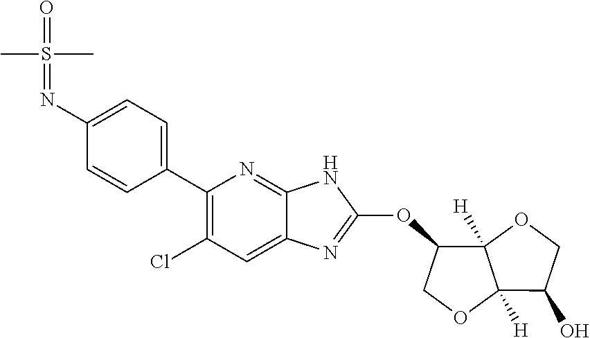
C1(C2=C(Cl)C=C3C(=N2)NC(OC2C4([H])C([H])(OC2)C(O)CO4)=N3)=CC=C(N=S(=O)(C)C)C=C1
